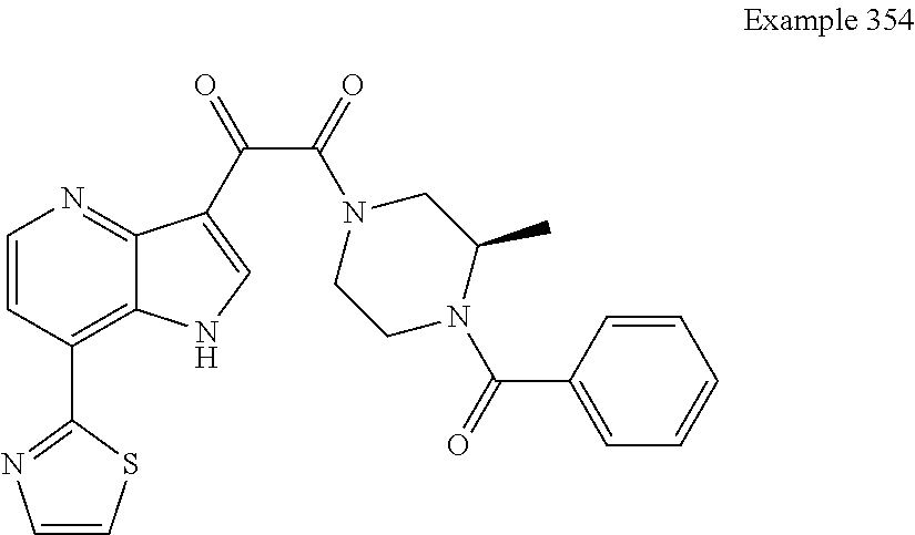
C1=CC(C2=NC=CS2)=C2C(=N1)C(C(=O)C(=O)N1CCN(C(=O)C3=CC=CC=C3)C(C)C1)=CN2
